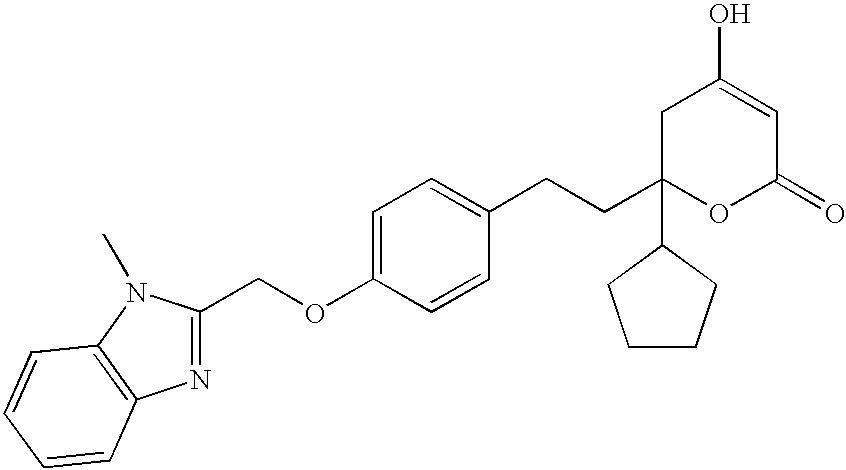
C1C(CCC2=CC=C(OCC3=NC4=C(N3C)C=CC=C4)C=C2)(C2CCCC2)OC(=O)C=C1O
